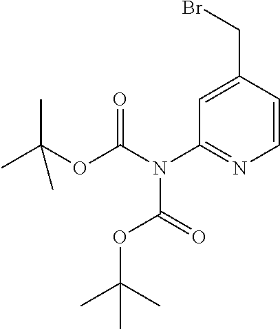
CC(OC(=O)N(C(OC(C)(C)C)=O)C1=NC=CC(CBr)=C1)(C)C
